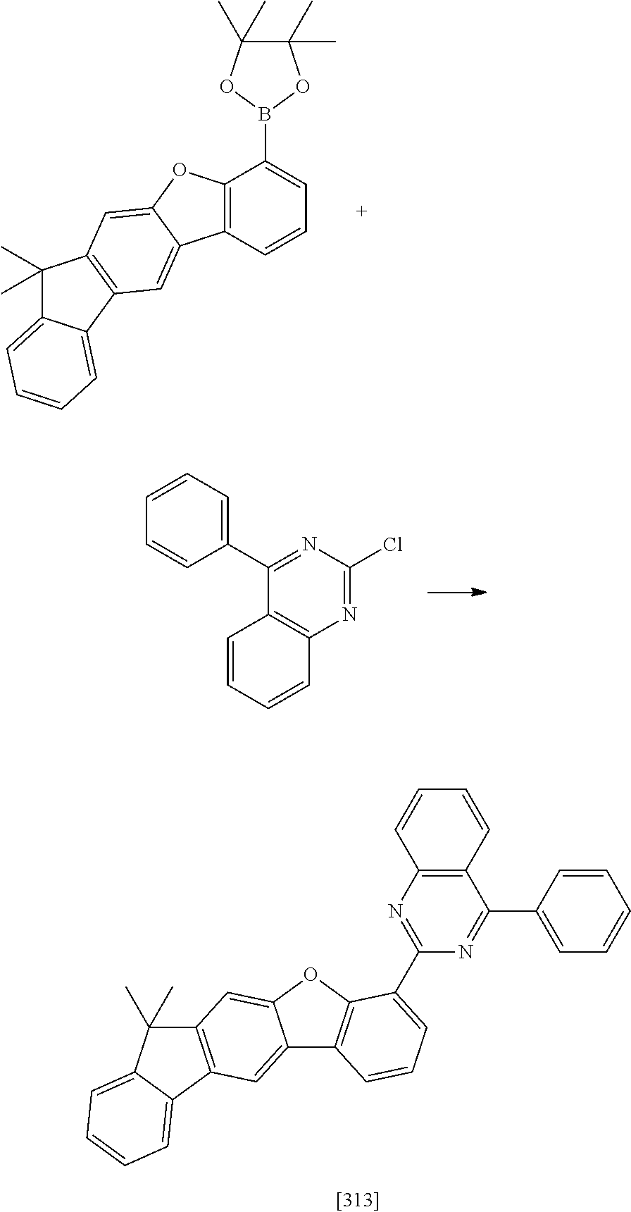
C12=C(C=CC=C1B1OC(C)(C)C(C)(C)O1)C1=CC3=C(C=C1O2)C(C)(C)C1=CC=CC=C31.C1=CC=C(C2=NC(Cl)=NC3=C2C=CC=C3)C=C1.C12=CC3=C(C=C1OC1=C2C=CC=C1C1=NC2=C(C(C4=CC=CC=C4)=N1)C=CC=C2)C(C)(C)C1=CC=CC=C31
